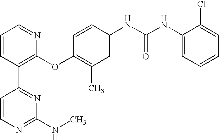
C1=CC(C2=NC(NC)=NC=C2)=C(OC2=C(C)C=C(NC(NC3=CC=CC=C3Cl)=O)C=C2)N=C1
